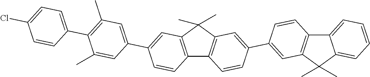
C12=C(C(C)(C)C3=C1C=CC(C1=CC4=C(C=C1)C1=CC=CC=C1C4(C)C)=C3)C=C(C1=CC(C)=C(C3=CC=C(Cl)C=C3)C(C)=C1)C=C2
